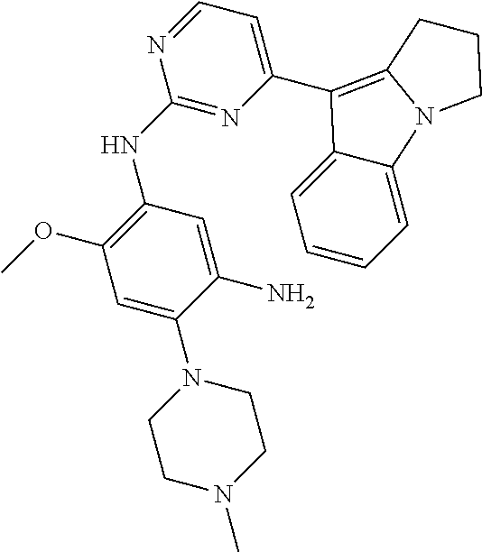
C1(NC2=C(OC)C=C(N3CCN(C)CC3)C(N)=C2)=NC(C2=C3N(C4=CC=CC=C42)CCC3)=CC=N1
